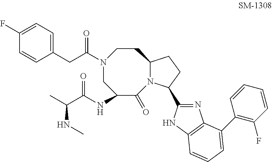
C1(NC(C(C)NC)=O)C(=O)N2C(CCN(C(CC3=CC=C(F)C=C3)=O)C1)CCC2C1=NC2=C(N1)C=CC=C2C1=C(F)C=CC=C1
